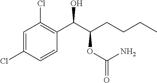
C1=C(Cl)C=CC(C(C(CCCC)OC(N)=O)O)=C1Cl
